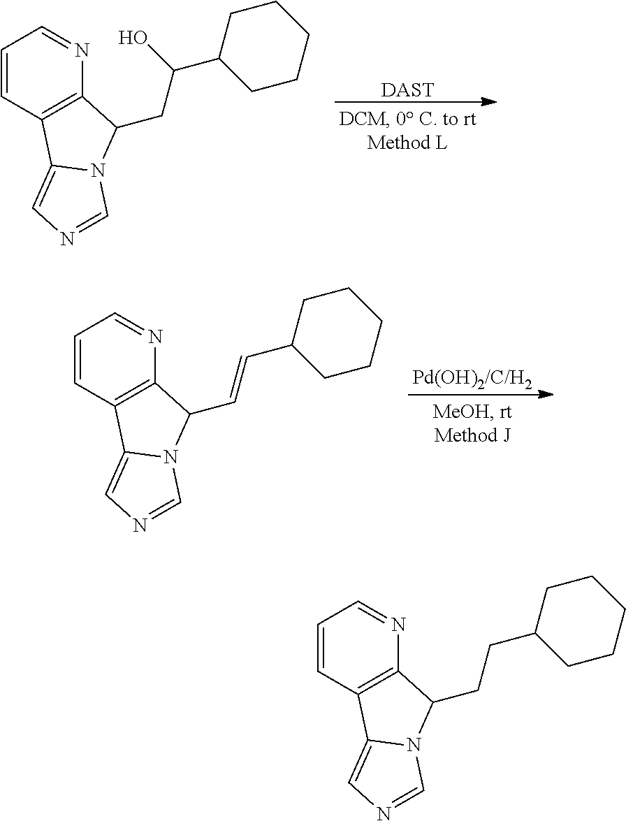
[DAST].C1=CC2=C(N=C1)C(CC(O)C1CCCCC1)N1C2=CN=C1.[Pd(OH)2/C/H2].C1=CC2=C(N=C1)C(C=CC1CCCCC1)N1C2=CN=C1.C1=CC2=C(N=C1)C(CCC1CCCCC1)N1C2=CN=C1
